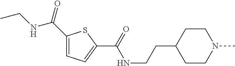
C1=C(C(NCC)=O)SC(C(=O)NCCC2CCN(C)CC2)=C1
